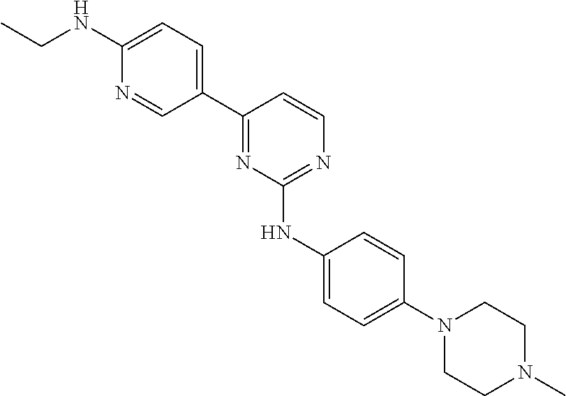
C1(C2=NC(NC3=CC=C(N4CCN(C)CC4)C=C3)=NC=C2)=CC=C(NCC)N=C1
